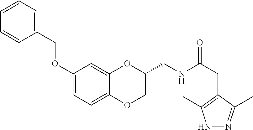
C1(OCC2=CC=CC=C2)=CC=C2C(=C1)OC(CNC(CC1=C(C)NN=C1C)=O)CO2
